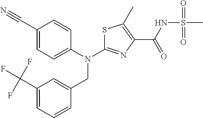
C1(C#N)=CC=C(N(C2=NC(C(NS(C)(=O)=O)=O)=C(C)S2)CC2=CC(C(F)(F)F)=CC=C2)C=C1
